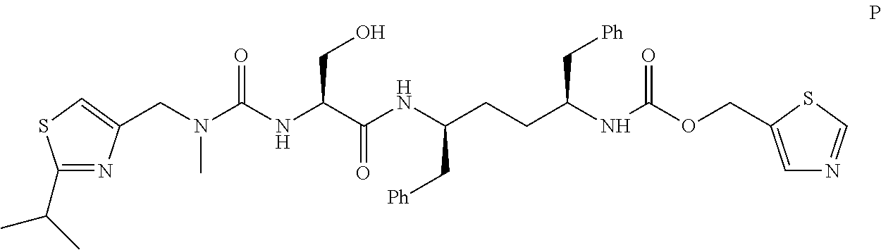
C1(C(C)C)=NC(CN(C(NC(C(NC(CCC(NC(OCC2=CN=CS2)=O)C[Ph])C[Ph])=O)CO)=O)C)=CS1
